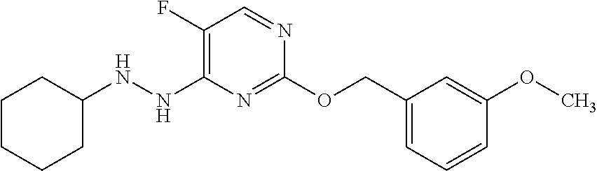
C1(NNC2=C(F)C=NC(OCC3=CC=CC(OC)=C3)=N2)CCCCC1
